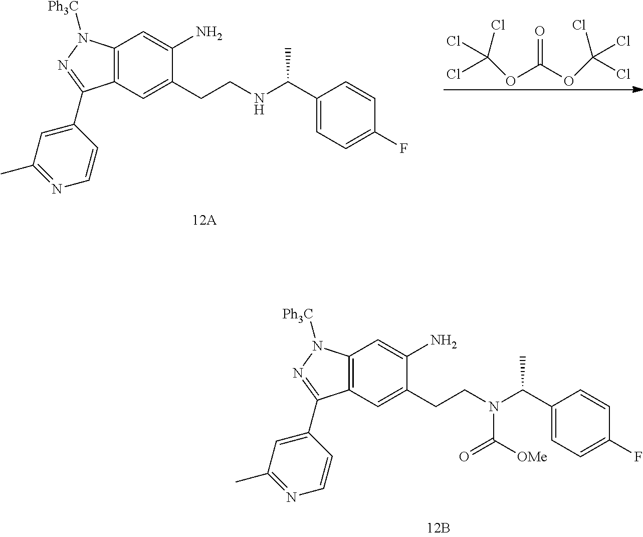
C1(C2=NN([Ph3C])C3=C2C=C(CCN(C(C2=CC=C(F)C=C2)C)C([OMe])=O)C(N)=C3)=CC(C)=NC=C1.C1(C2=NN([Ph3C])C3=C2C=C(CCNC(C2=CC=C(F)C=C2)C)C(N)=C3)=CC(C)=NC=C1.ClC(OC(OC(Cl)(Cl)Cl)=O)(Cl)Cl
